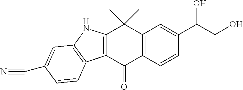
C12=C(C(=O)C3=C(C1(C)C)C=C(C(CO)O)C=C3)C1=C(N2)C=C(C#N)C=C1
